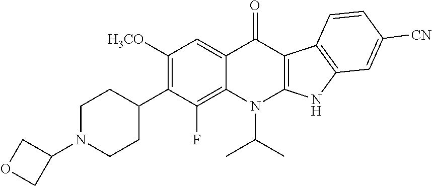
C1N(C2COC2)CCC(C2=C([H3CO])C=C3C(=C2F)N(C(C)C)C2=C(C4=C(N2)C=C([CN])C=C4)C3=O)C1
